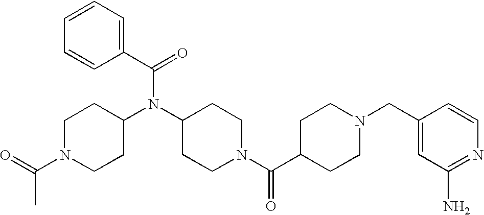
C1(N(C2CCN(C(C3CCN(CC4=CC(N)=NC=C4)CC3)=O)CC2)C(C2=CC=CC=C2)=O)CCN(C(=O)C)CC1
